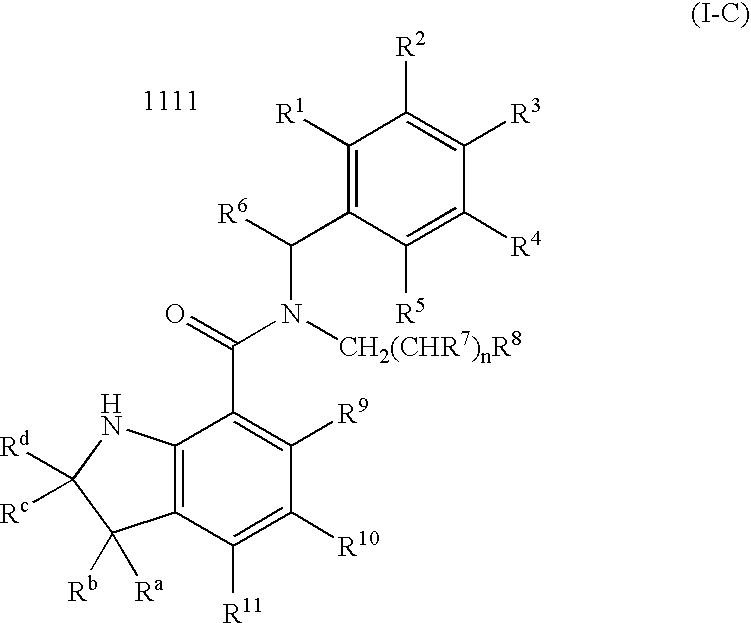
C1([R1])=C(C([R6])N([CH2(CHR7)nR8])C(=O)C2=C([R9])C([R10])=C([R11])C3=C2NC([Rc])([Rd])C3([Rb])[Ra])C([R5])=C([R4])C([R3])=C1[R2]
